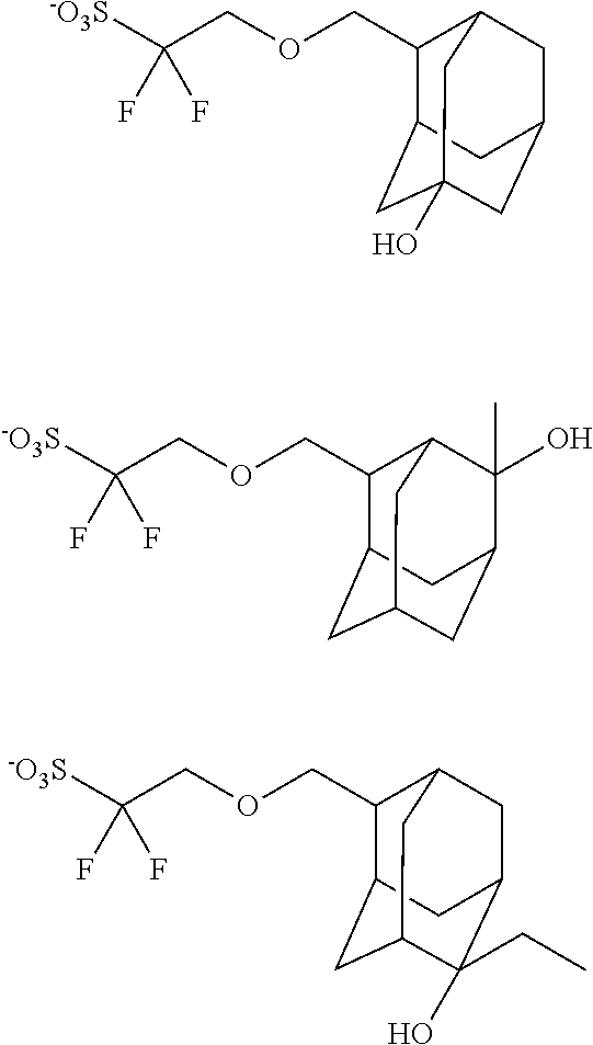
C12CC3CC(C(O)(C)C(C3)C1COCC([-O3S])(F)F)C2.C12CC3(O)CC(CC(C3)C1COCC([-O3S])(F)F)C2.C12CC3C(O)(CC)C(CC(C3)C1COCC([-O3S])(F)F)C2
